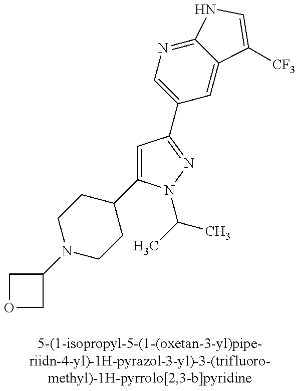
N1(C2COC2)CCC(C2=CC(C3=CN=C4C(=C3)C([CF3])=CN4)=NN2C(C)C)CC1
